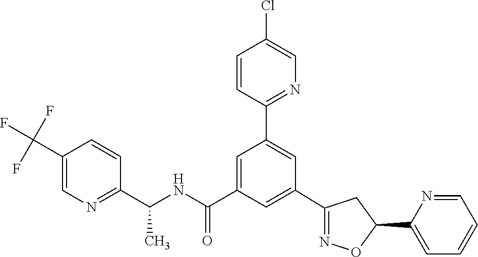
C1(C2=NOC(C3=CC=CC=N3)C2)=CC(C(NC(C2=NC=C(C(F)(F)F)C=C2)C)=O)=CC(C2=NC=C(Cl)C=C2)=C1
